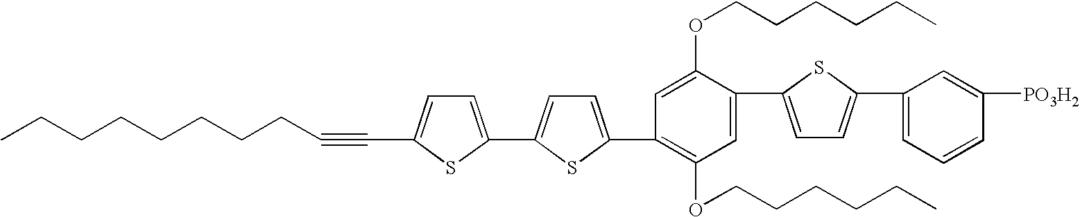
CCCCCCCCC#CC1=CC=C(C2=CC=C(C3=C(OCCCCCC)C=C(C4=CC=C(C5=CC=CC([PO3H2])=C5)S4)C(OCCCCCC)=C3)S2)S1
